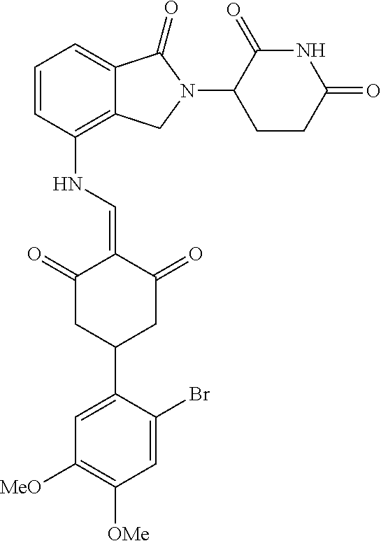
C12=C(NC=C3C(=O)CC(C4=CC([OMe])=C([OMe])C=C4Br)CC3=O)C=CC=C1C(=O)N(C1C(=O)NC(=O)CC1)C2
